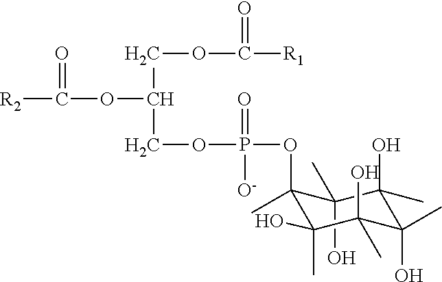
[R2]C(OC(COC([R1])=O)COP(=O)([O-])OC1(C)C(O)(C)C(O)(C)C(C)(O)C(O)(C)C1(C)O)=O
